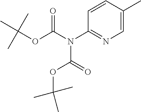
CC(OC(=O)N(C(OC(C)(C)C)=O)C1=NC=C(C)C=C1)(C)C
